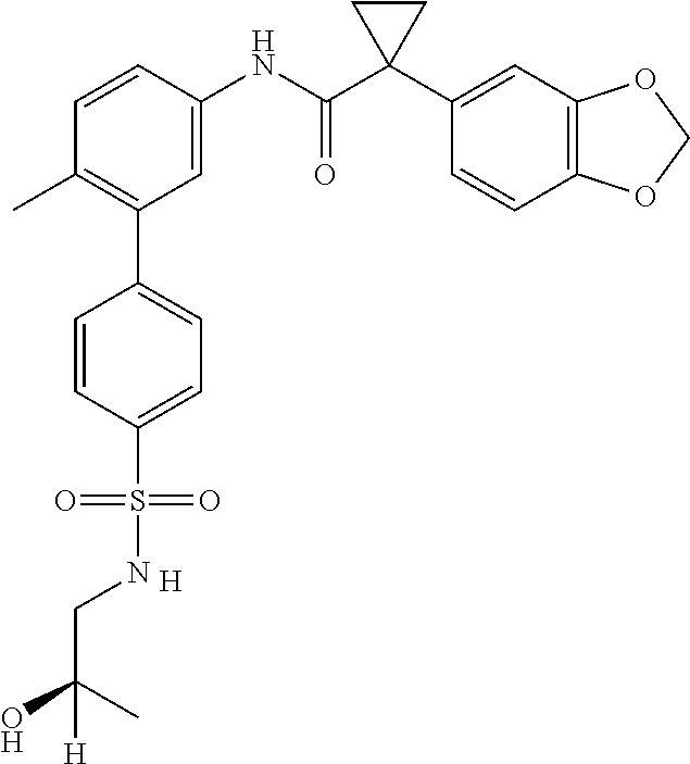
C1=C(NC(C2(C3=CC4=C(C=C3)OCO4)CC2)=O)C=CC(C)=C1C1=CC=C(S(=O)(=O)NCC(C)(O)[H])C=C1.[H]
